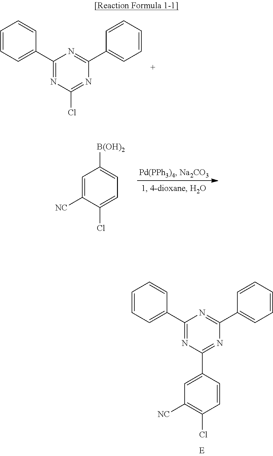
C1=CC=C(C2=NC(Cl)=NC(C3=CC=CC=C3)=N2)C=C1.C1=C([NC])C(Cl)=CC=C1[B(OH)2].C1=CC=C(C2=NC(C3=CC([NC])=C(Cl)C=C3)=NC(C3=CC=CC=C3)=N2)C=C1
